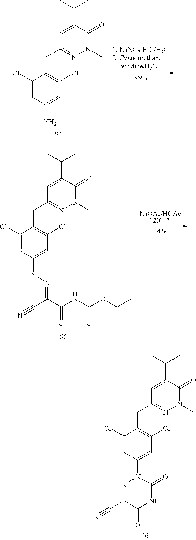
C1(Cl)=CC(N2N=C(C#N)C(=O)NC2=O)=CC(Cl)=C1CC1=NN(C)C(=O)C(C(C)C)=C1.C1(Cl)=CC(N)=CC(Cl)=C1CC1=NN(C)C(=O)C(C(C)C)=C1.C1(Cl)=CC(NN=C(C#N)C(NC(OCC)=O)=O)=CC(Cl)=C1CC1=NN(C)C(=O)C(C(C)C)=C1
